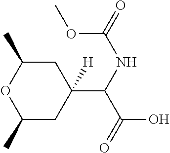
C1(C)CC(C(NC(=O)OC)C(=O)O)([H])CC(C)O1
